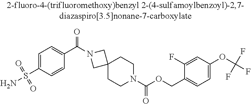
C1=C(S(N)(=O)=O)C=CC(C(=O)N2CC3(C2)CCN(C(OCC2=CC=C(OC(F)(F)F)C=C2F)=O)CC3)=C1
